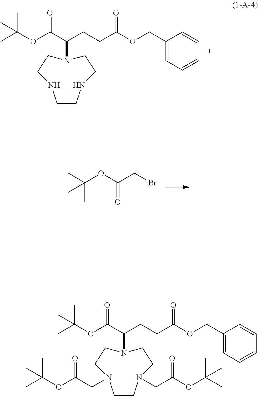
C1(COC(CCC(C(OC(C)(C)C)=O)N2CCNCCNCC2)=O)=CC=CC=C1.BrCC(OC(C)(C)C)=O.C1(COC(CCC(C(OC(C)(C)C)=O)N2CCN(CC(OC(C)(C)C)=O)CCN(CC(OC(C)(C)C)=O)CC2)=O)=CC=CC=C1
